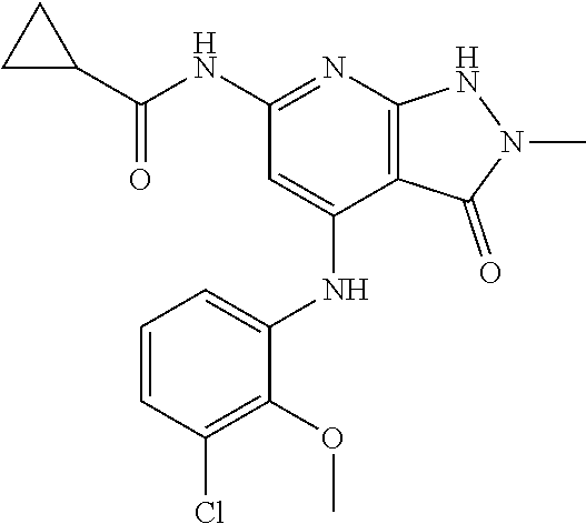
N(C1=NC2=C(C(NC3=CC=CC(Cl)=C3OC)=C1)C(=O)N(C)N2)C(C1CC1)=O
